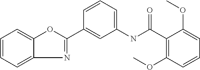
C1=CC=C2N=C(C3=CC(NC(C4=C(OC)C=CC=C4OC)=O)=CC=C3)OC2=C1
